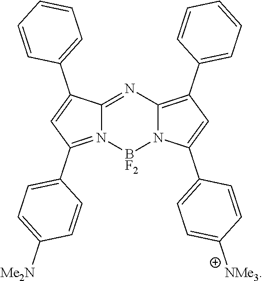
C12=NC3=C(C4=CC=CC=C4)C=C(C4=CC=C([NMe3])C=C4)N3[BF2]N1=C(C1=CC=C([Me2N])C=C1)C=C2C1=CC=CC=C1
